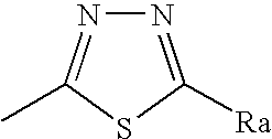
N1=C([Ra])SC(C)=N1
